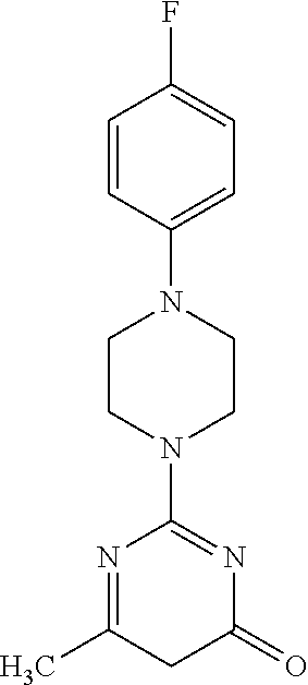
FC1=CC=C(N2CCN(C3=NC(=O)CC(C)=N3)CC2)C=C1
